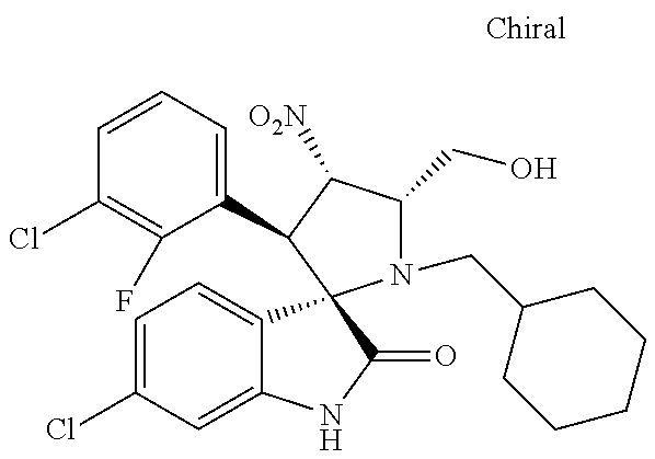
C1=CC=C(C2C([O2N])C(CO)N(CC3CCCCC3)C23C2=CC=C(Cl)C=C2NC3=O)C(F)=C1Cl
